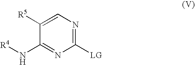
N(C1=NC([LG])=NC=C1[R5])[R4]
